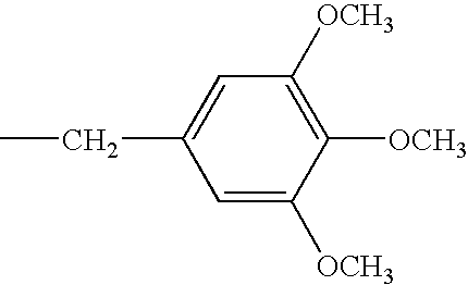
C(C1=CC([OCH3])=C([OCH3])C([OCH3])=C1)C
